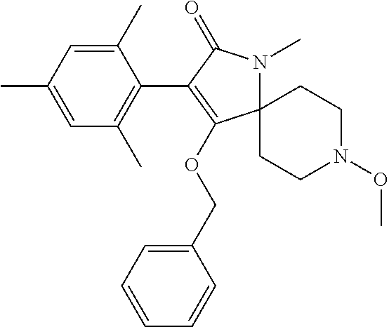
C1(C2=C(OCC3=CC=CC=C3)C3(N(C)C2=O)CCN(OC)CC3)=C(C)C=C(C)C=C1C
